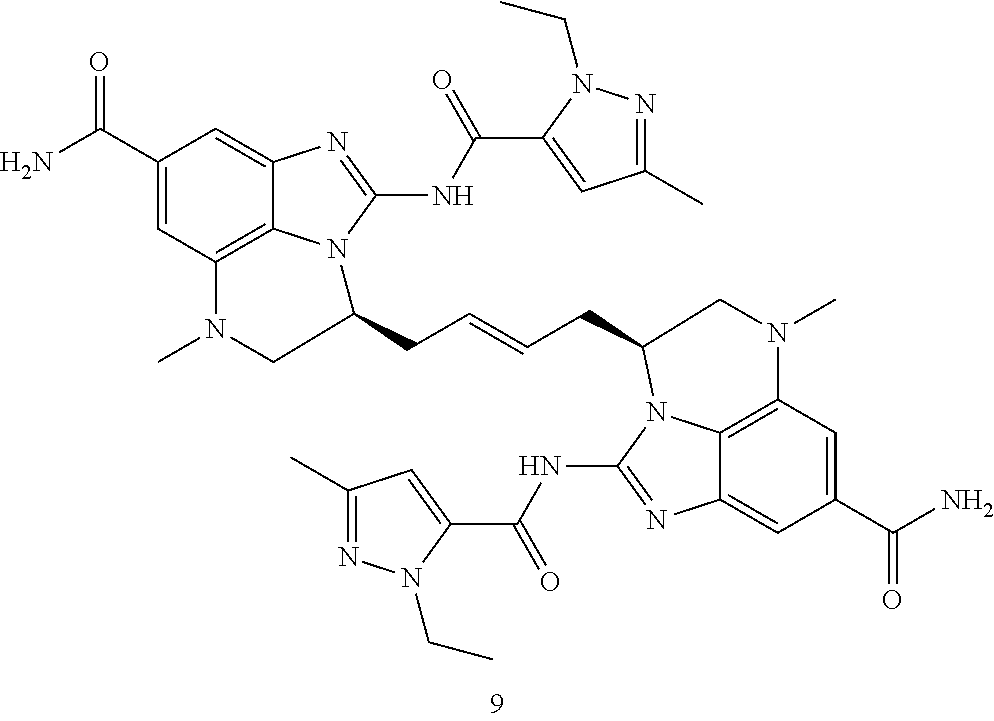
C1(C)=NN(CC)C(C(NC2=NC3=CC(C(N)=O)=CC4=C3N2C(CC=CCC2N3C5=C(C=C(C(N)=O)C=C5N=C3NC(C3=CC(C)=NN3CC)=O)N(C)C2)CN4C)=O)=C1
